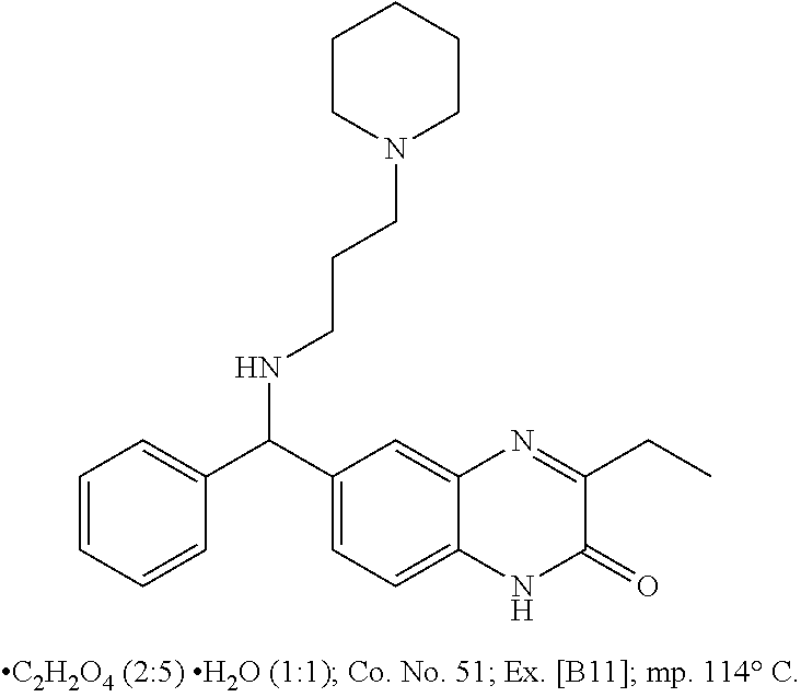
C1=CC=CC(C(C2=CC=C3C(=C2)N=C(CC)C(=O)N3)NCCCN2CCCCC2)=C1
